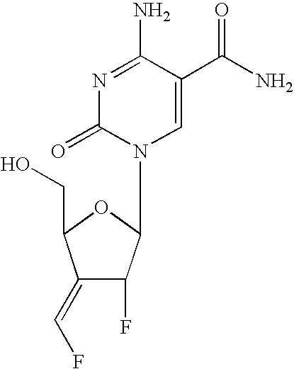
N1=C(N)C(C(N)=O)=CN(C2C(F)C(=CF)C(CO)O2)C1=O
